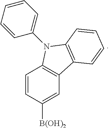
C1=CC([B(OH)2])=CC2=C1N(C1=CC=CC=C1)C1=C2C=CC=C1
